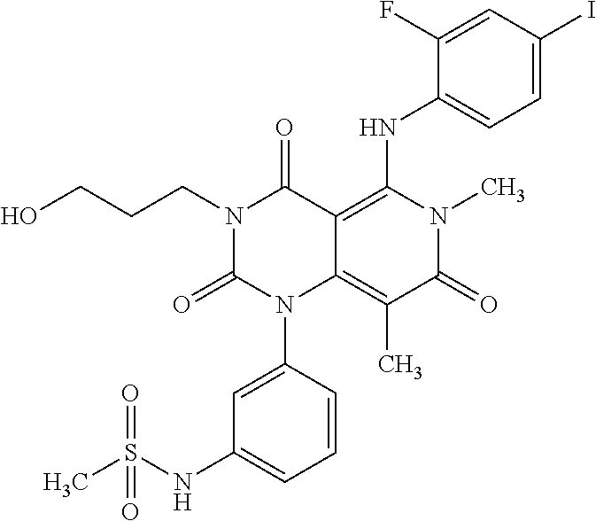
C1=CC(N2C3=C(C)C(=O)N(C)C(NC4=CC=C(I)C=C4F)=C3C(=O)N(CCCO)C2=O)=CC(NS(C)(=O)=O)=C1
